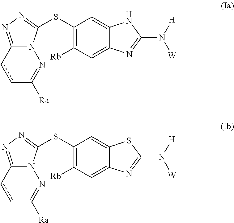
C1(SC2=NN=C3N2N=C([Ra])cc3)=C([Rb])C=C2C(=C1)NC(N([H])[W])=N2.C1(SC2=NN=C3N2N=C([Ra])cc3)=C([Rb])C=C2C(=C1)SC(N([H])[W])=N2
